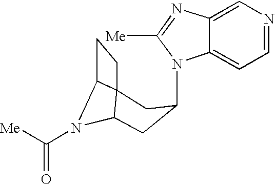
N1(C2CC3N(C([Me])=O)C4C3(CC4)C2)C2=CC=NC=C2N=C1[Me]
